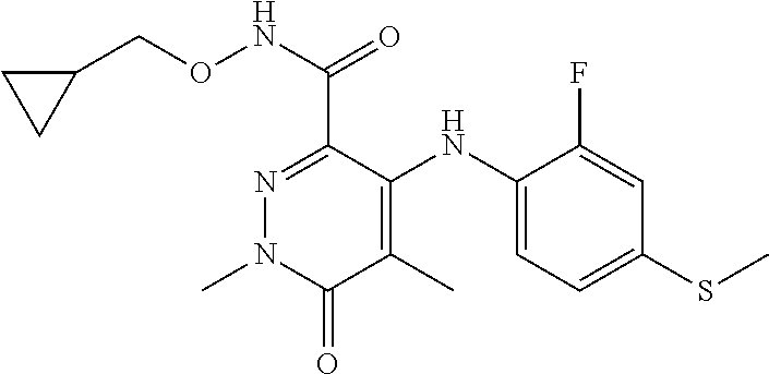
N1=C(C(NOCC2CC2)=O)C(NC2=CC=C(SC)C=C2F)=C(C)C(=O)N1C
